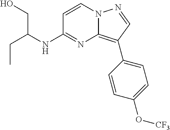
CCC(CO)NC1=NC2=C(C3=CC=C(O[CF3])C=C3)C=NN2C=C1
